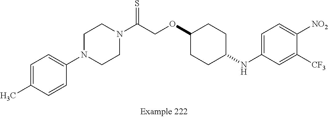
C1=C(C)C=CC(N2CCN(C(COC3CCC(NC4=CC=C([NO2])C([CF3])=C4)CC3)=S)CC2)=C1
